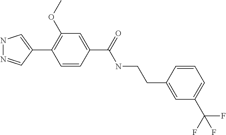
N1N=CC(C2=C(OC)C=C(C(NCCC3=CC(C(F)(F)F)=CC=C3)=O)C=C2)=C1
